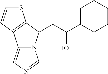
C1=CC2=C(S1)C(CC(C1CCCCC1)O)N1C2=CN=C1
